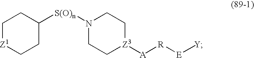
C1C[Z3]([A][R][E][Y])CCN1[S(O)n]C1CC[Z1]CC1
